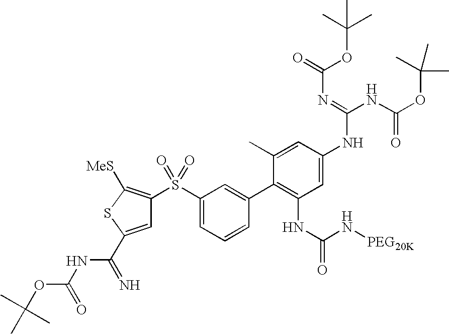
C1(C)=CC(NC(NC(=O)OC(C)(C)C)=NC(OC(C)(C)C)=O)=CC(NC(N[PEG20K])=O)=C1C1=CC(S(C2=C([MeS])SC(C(NC(OC(C)(C)C)=O)=N)=C2)(=O)=O)=CC=C1
